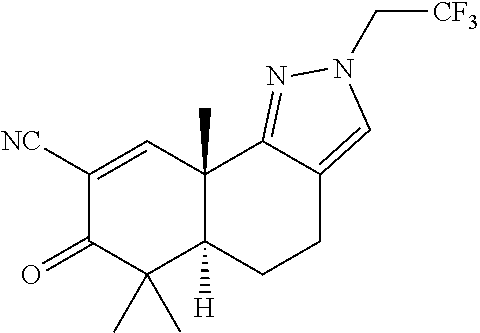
C1([NC])=CC2(C)C([H])(C(C)(C)C1=O)CCC1=CN(C[CF3])N=C21
